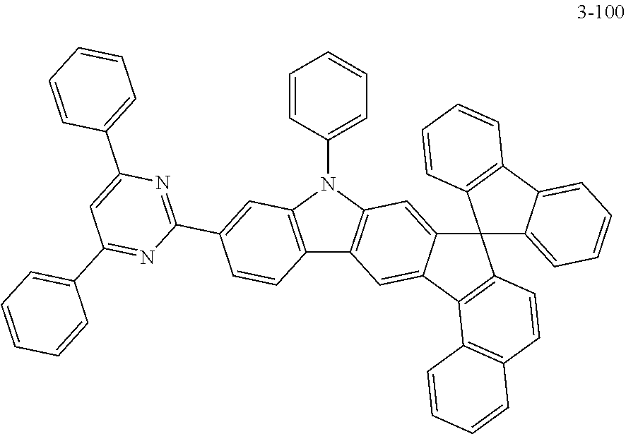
C1=CC(N2C3=C(C=C4C(=C3)C3(C5=C(C=CC=C5)C5=CC=CC=C35)C3=C4C4=C(C=C3)C=CC=C4)C3=C2C=C(C2=NC(C4=CC=CC=C4)=CC(C4=CC=CC=C4)=N2)C=C3)=CC=C1
